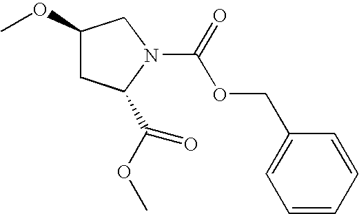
C1=CC=CC(COC(=O)N2C(C(OC)=O)CC(OC)C2)=C1
